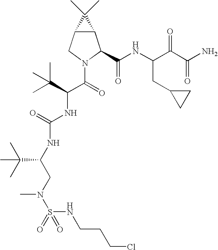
N(C(NC(C(N1C(C(NC(C(C(N)=O)=O)CC2CC2)=O)C2C(C1)C2(C)C)=O)C(C)(C)C)=O)C(CN(C)S(=O)(=O)NCCCCl)C(C)(C)C
